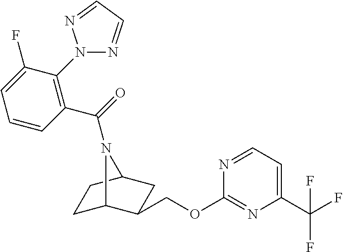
C1C2C(COC3=NC(C(F)(F)F)=CC=N3)CC(C1)N2C(=O)C1=C(N2N=CC=N2)C(F)=CC=C1
